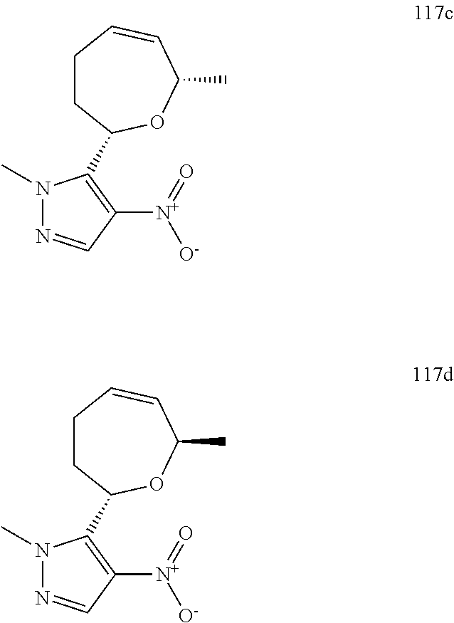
C1CC(C2=C([N+](=O)[O-])C=NN2C)OC(C)C=C1.C1CC(C2=C([N+](=O)[O-])C=NN2C)OC(C)C=C1
